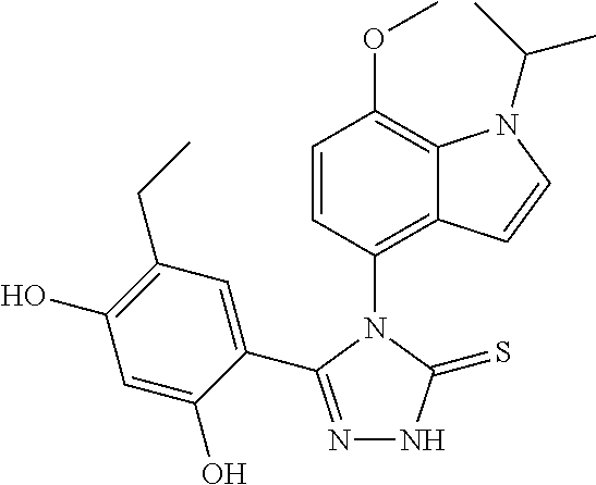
C1=CC(N2C(C3=CC(CC)=C(O)C=C3O)=NNC2=S)=C2C(=C1OC)N(C(C)C)C=C2
